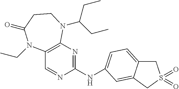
C12=C(N=C(NC3=CC=C4CS(=O)(=O)CC4=C3)N=C1)N(C(CC)CC)CCC(=O)N2CC
